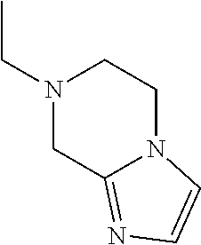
N1(CC)CCN2C(=NC=C2)C1
